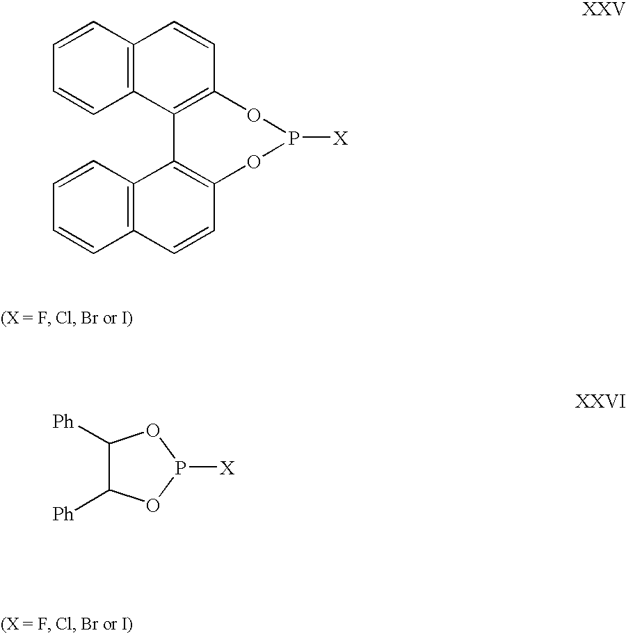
C1=CC=CC2=C1C=CC1=C2C2=C(C=CC3=C2C=CC=C3)OP([X])O1.C1([Ph])C([Ph])OP([X])O1
